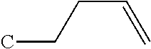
C(C)CC=C
